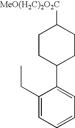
C1(CC)=CC=CC=C1C1CCC([MeO(H2C)2O2C])CC1
